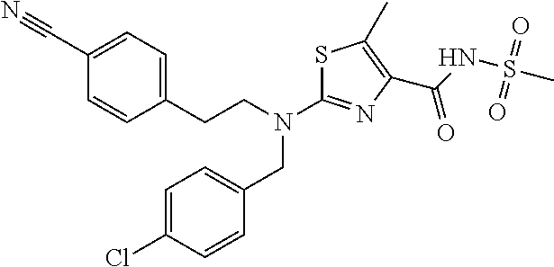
C(N(C1=NC(C(=O)NS(C)(=O)=O)=C(C)S1)CC1=CC=C(Cl)C=C1)CC1=CC=C(C#N)C=C1
